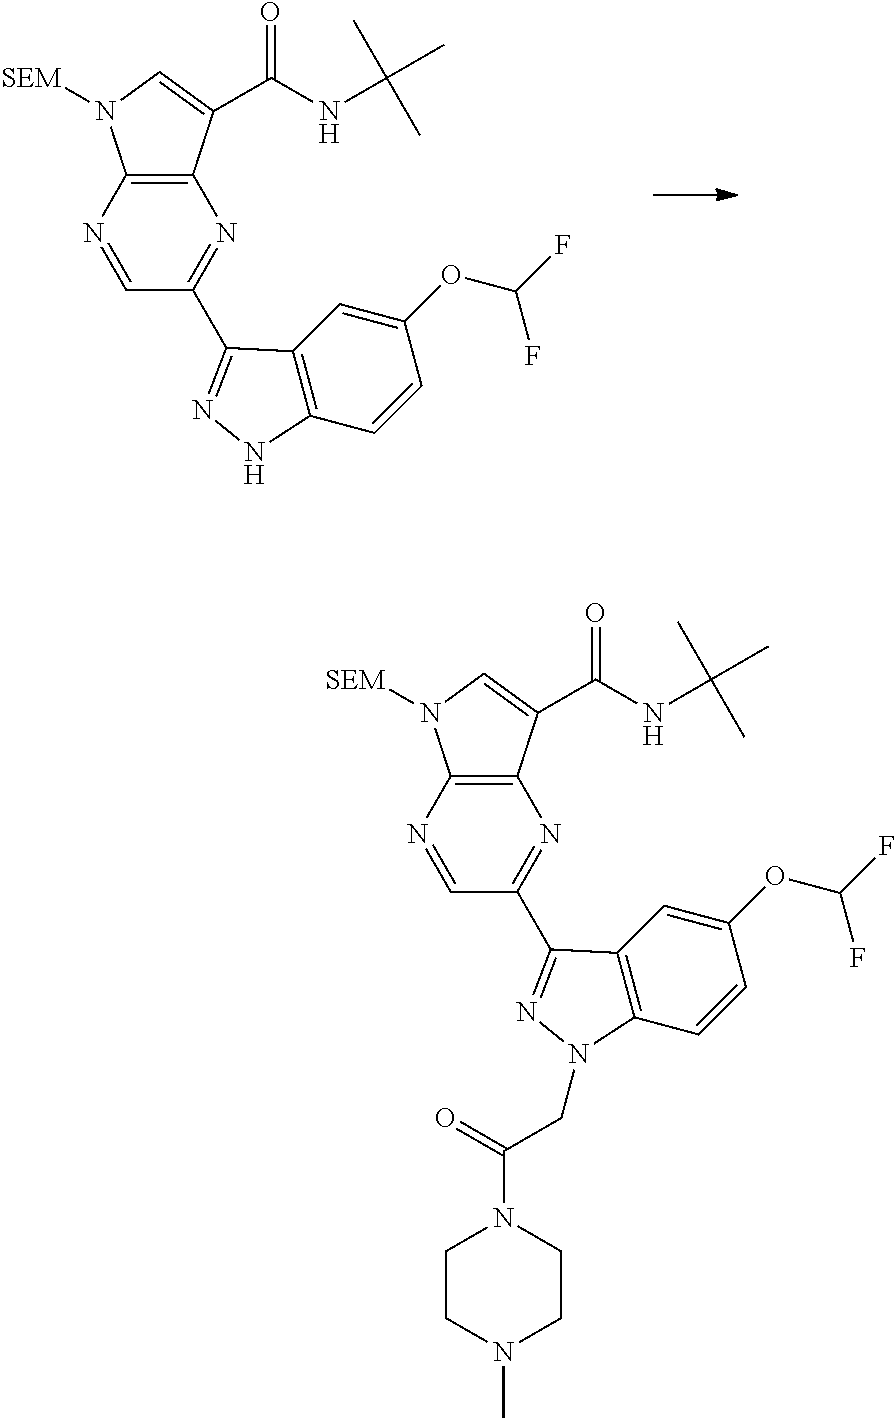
N1=CC(C2=NNC3=C2C=C(OC(F)F)C=C3)=NC2=C1N([SEM])C=C2C(NC(C)(C)C)=O.N1=CC(C2=NN(CC(N3CCN(C)CC3)=O)C3=C2C=C(OC(F)F)C=C3)=NC2=C1N([SEM])C=C2C(NC(C)(C)C)=O
